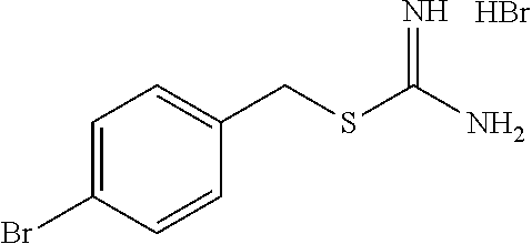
C1=C(Br)C=CC(CSC(N)=N)=C1.Br
